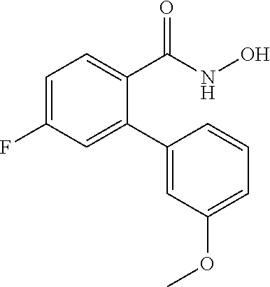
C1=C(F)C=C(C2=CC(OC)=CC=C2)C(C(=O)NO)=C1
